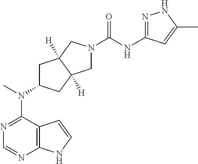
C12=C(N=CN=C1N(C)C1CC3([H])C([H])(C1)CN(C(=O)NC1=NNC(C)=C1)C3)NC=C2
